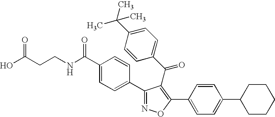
OC(CCNC(C1=CC=C(C2=NOC(C3=CC=C(C4CCCCC4)C=C3)=C2C(C2=CC=C(C(C)(C)C)C=C2)=O)C=C1)=O)=O
